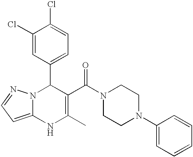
C1(Cl)=CC(C2N3C(=CC=N3)NC(C)=C2C(N2CCN(C3=CC=CC=C3)CC2)=O)=CC=C1Cl
